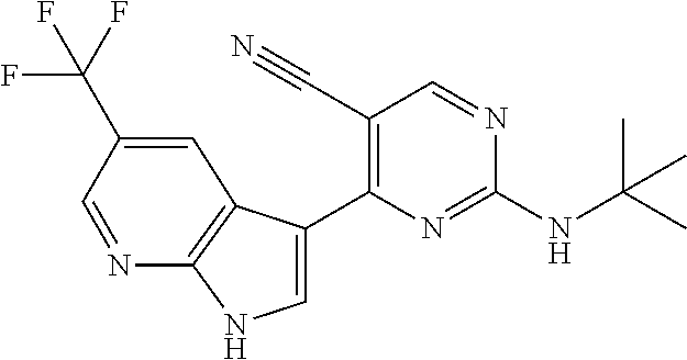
N(C1=NC(C2=CNC3=C2C=C(C(F)(F)F)C=N3)=C(C#N)C=N1)C(C)(C)C
